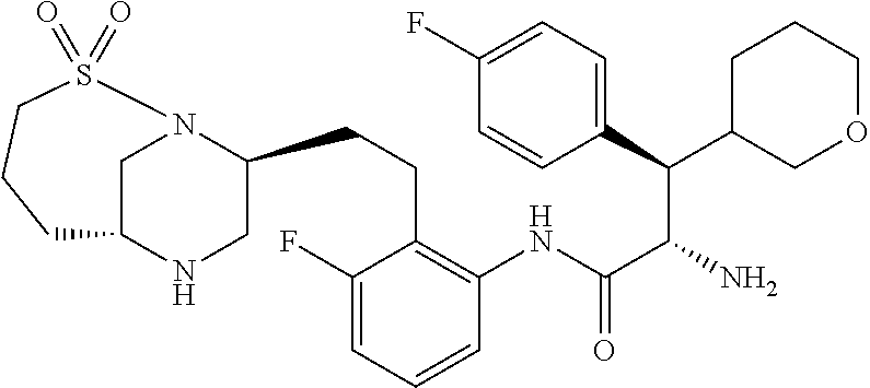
C1N2C(CCC3=C(NC(C(N)C(C4=CC=C(F)C=C4)C4COCCC4)=O)C=CC=C3F)CNC1CCCS2(=O)=O
